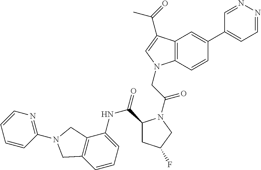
C12=C(C=CC=C1NC(=O)C1CC(F)CN1C(CN1C3=C(C=C(C4=CC=NN=C4)C=C3)C(C(=O)C)=C1)=O)CN(C1=NC=CC=C1)C2
